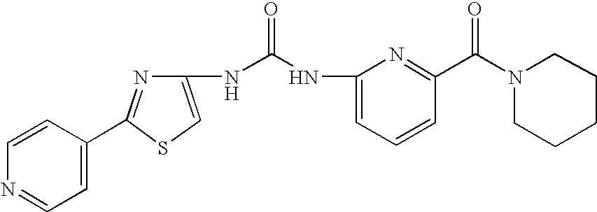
N1=C(C2=CC=NC=C2)SC=C1NC(=O)NC1=CC=CC(C(N2CCCCC2)=O)=N1
